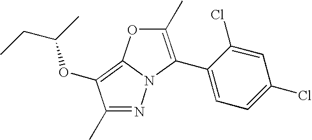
N1=C(C)C(OC(CC)C)=C2N1C(C1=CC=C(Cl)C=C1Cl)=C(C)O2
